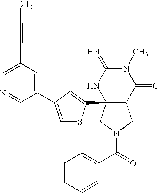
O=C(C1=CC=CC=C1)N1CC2C(C3=CC(C4=CC(C#CC)=CN=C4)=CS3)(C1)NC(=N)N(C)C2=O
